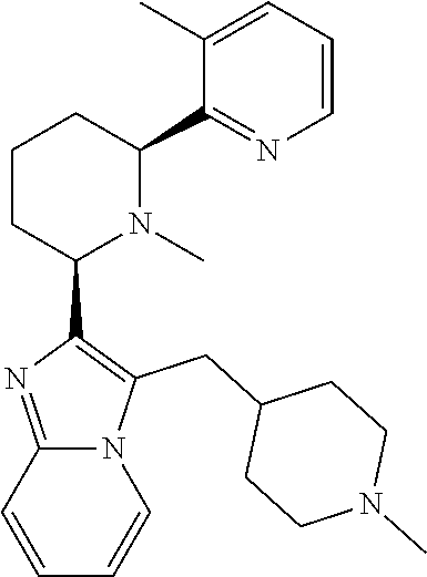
C1CC(C2=C(CC3CCN(C)CC3)N3C(=N2)C=CC=C3)N(C)C(C2=NC=CC=C2C)C1
